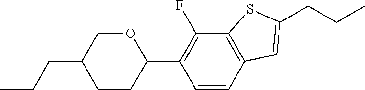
CCCC1CCC(C2=C(F)C3=C(C=C2)C=C(CCC)S3)OC1
